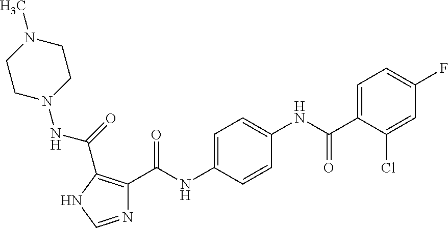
C1=C(NC(C2=C(C(=O)NN3CCN(C)CC3)NC=N2)=O)C=CC(NC(C2=CC=C(F)C=C2Cl)=O)=C1
